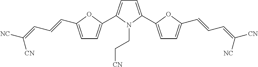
C1=C(C2=CC=C(C=CC=C([CN])[NC])O2)N(CC[CN])C(C2=CC=C(C=CC=C([NC])[CN])O2)=C1
